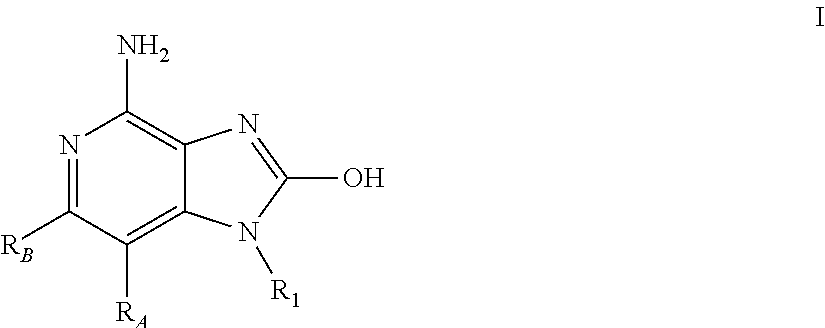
N1=C([RB])C([RA])=C2C(=C1N)N=C(O)N2[R1]
